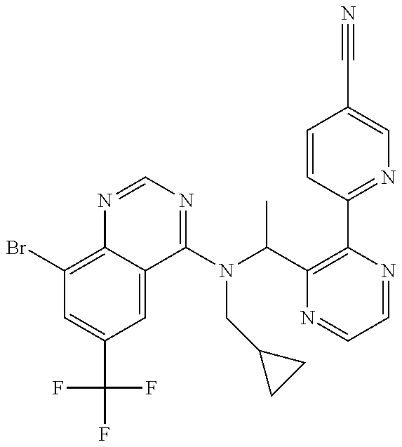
C1(Br)=C2C(=CC(C(F)(F)F)=C1)C(N(C(C1=C(C3=NC=C(C#N)C=C3)N=CC=N1)C)CC1CC1)=NC=N2
